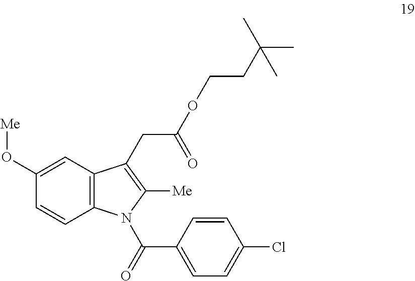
C1(O[Me])=CC2=C(C=C1)N(C(=O)C1=CC=C(Cl)C=C1)C([Me])=C2CC(OCCC(C)(C)C)=O
